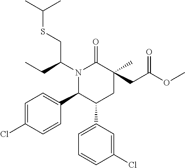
N1(C(CSC(C)C)CC)C(C2=CC=C(Cl)C=C2)C(C2=CC=CC(Cl)=C2)CC(C)(CC(OC)=O)C1=O
